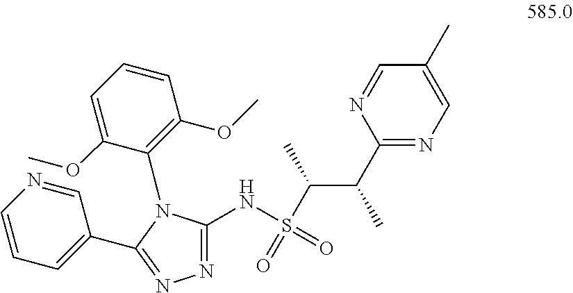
C1=NC(C(C)C(S(=O)(NC2=NN=C(C3=CC=CN=C3)N2C2=C(OC)C=CC=C2OC)=O)C)=NC=C1C
